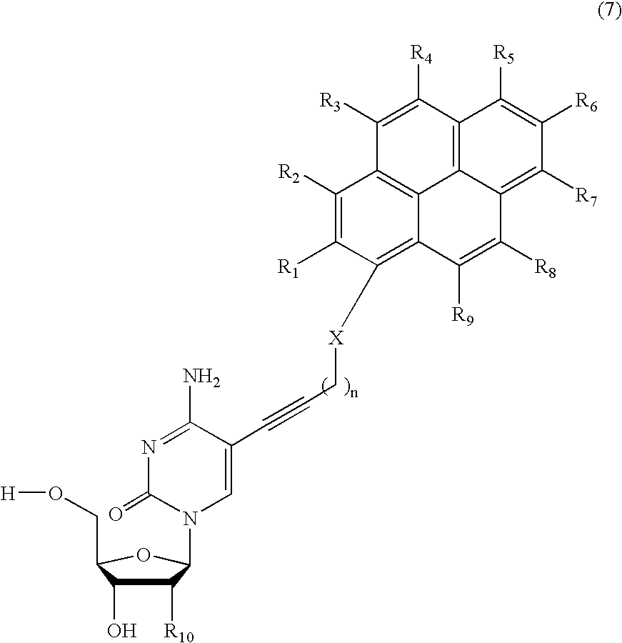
C(C1C(O)C([R10])C(N2C=C(C#CC[X]C3=C4C5=C(C([R2])=C3[R1])C([R3])=C([R4])C3=C5C(=C([R7])C([R6])=C3[R5])C([R8])=C4[R9])C(N)=NC2=O)O1)O[H]
